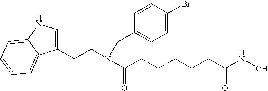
C1=C(CCN(CC2=CC=C(Br)C=C2)C(=O)CCCCCC(NO)=O)C2=CC=CC=C2N1
